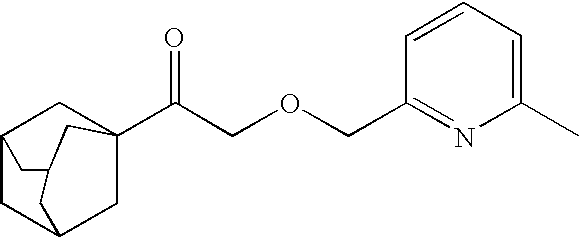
C1C2CC3(C(COCC4=NC(C)=CC=C4)=O)CC1CC(C2)C3
